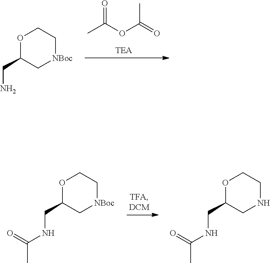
O1C(CN)C[NBoc]CC1.CC(OC(C)=O)=O.O1C(CNC(=O)C)C[NBoc]CC1.O1C(CNC(=O)C)CNCC1
